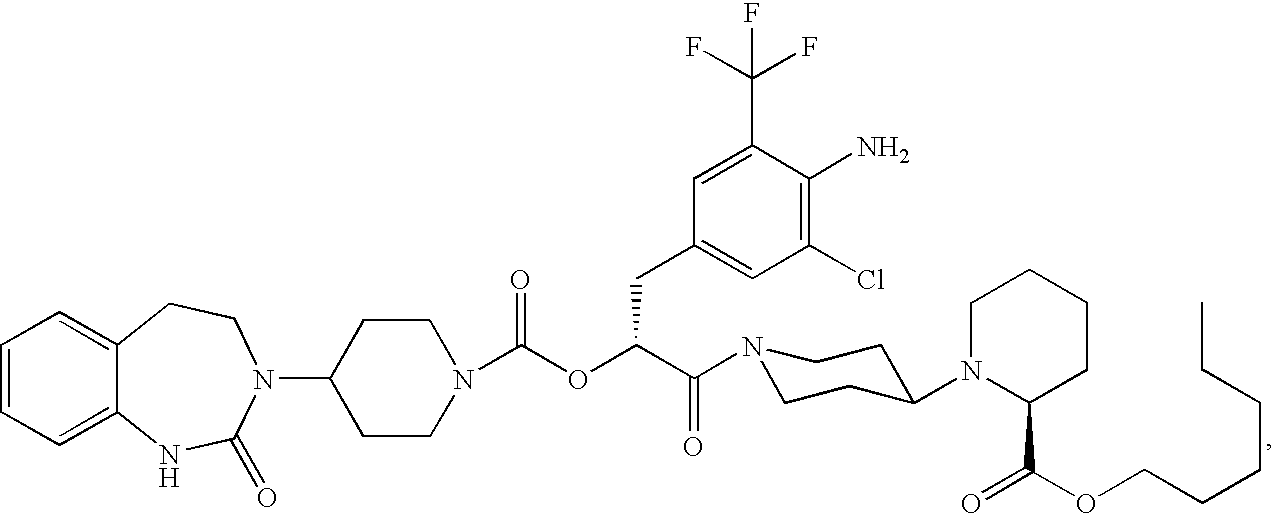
C1=CC=C2C(=C1)CCN(C1CCN(C(OC(C(=O)N3CCC(N4C(C(=O)OCCCCCC)CCCC4)CC3)CC3=CC(Cl)=C(N)C(C(F)(F)F)=C3)=O)CC1)C(=O)N2
